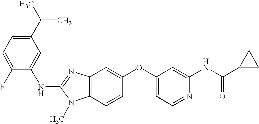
N(C1=NC2=C(N1C)C=CC(OC1=CC=NC(NC(C3CC3)=O)=C1)=C2)C1=CC(C(C)C)=CC=C1F
